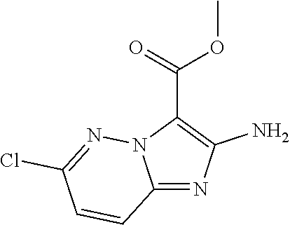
O=C(C1=C(N)N=C2N1N=C(Cl)C=C2)OC
